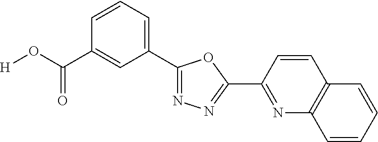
[H]OC(C1=CC(C2=NN=C(C3=NC4=C(C=C3)C=CC=C4)O2)=CC=C1)=O
